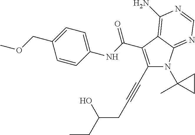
C1(C#CCC(CC)O)=C(C(NC2=CC=C(COC)C=C2)=O)C2=C(N)N=CN=C2N1C1(C)CC1
